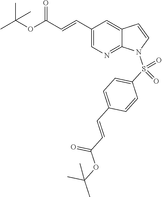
C1(C=CC(OC(C)(C)C)=O)=CN=C2C(=C1)C=CN2S(C1=CC=C(C=CC(OC(C)(C)C)=O)C=C1)(=O)=O
